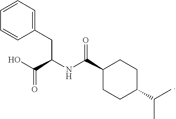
C1=CC=CC(CC(NC(C2CCC(C(C)C)CC2)=O)C(O)=O)=C1
